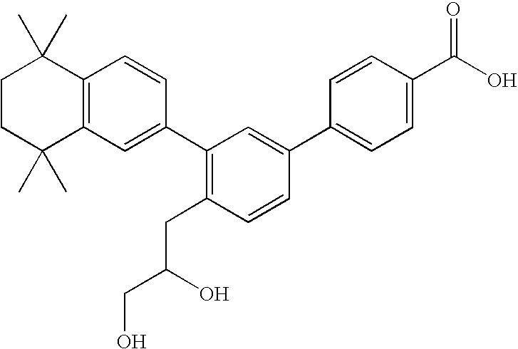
C12=C(C=C(C3=C(CC(CO)O)C=CC(C4=CC=C(C(O)=O)C=C4)=C3)C=C1)C(C)(C)CCC2(C)C
